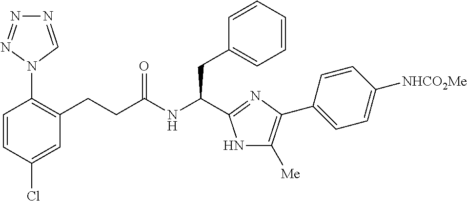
C1(Cl)=CC(CCC(NC(CC2=CC=CC=C2)C2=NC(C3=CC=C([NHCO2Me])C=C3)=C([Me])N2)=O)=C(N2C=NN=N2)C=C1
